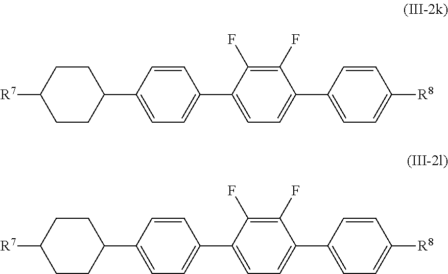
C1CC([R7])CCC1C1=CC=C(C2=CC=C(C3=CC=C([R8])C=C3)C(F)=C2F)C=C1.C1CC([R7])CCC1C1=CC=C(C2=CC=C(C3=CC=C([R8])C=C3)C(F)=C2F)C=C1
